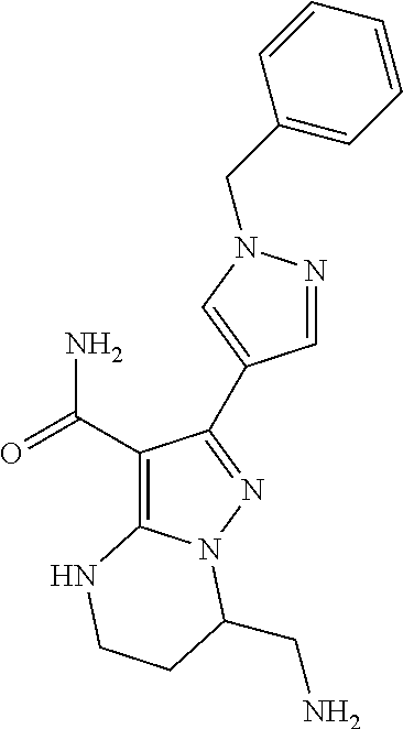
C1(C(=O)N)=C2N(N=C1C1=CN(CC3=CC=CC=C3)N=C1)C(CN)CCN2
